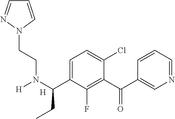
N1=CC=CC(C(C2=C(F)C(C(N([H])CCN3C=CC=N3)CC)=CC=C2Cl)=O)=C1.[H]
